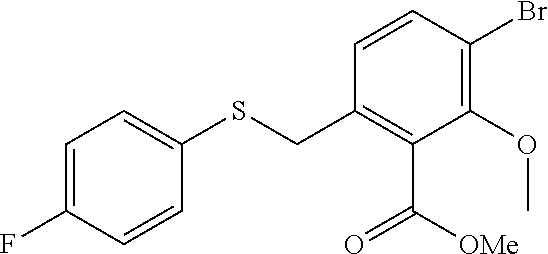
C1=C(F)C=CC(SCC2=C(C([OMe])=O)C(OC)=C(Br)C=C2)=C1
